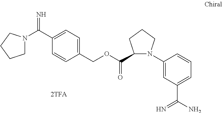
C1N(C(C2=CC=C(COC(C3N(C4=CC(C(N)=N)=CC=C4)CCC3)=O)C=C2)=N)CCC1
